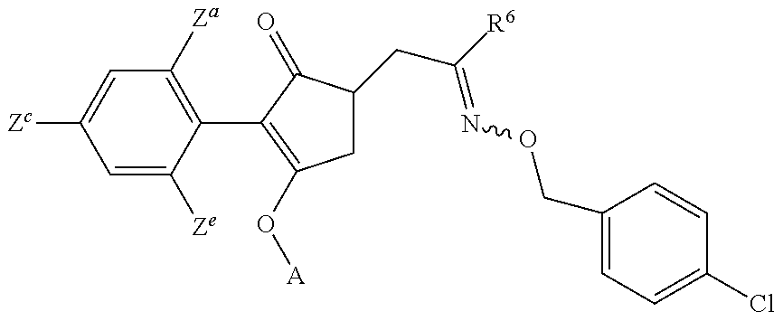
C1=C([Ze])C(C2=C(O[A])CC(CC(=NOCC3=CC=C(Cl)C=C3)[R6])C2=O)=C([Za])C=C1[Zc]
